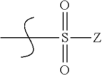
C(S([Z])(=O)=O)C
